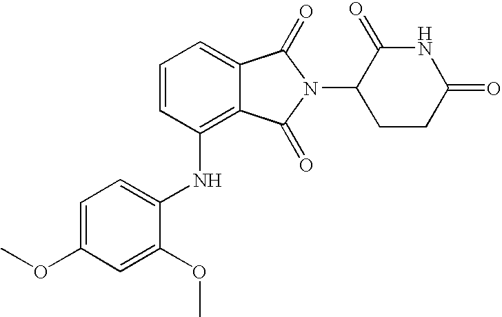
C1=C(OC)C=C(OC)C(NC2=C3C(=CC=C2)C(=O)N(C2CCC(=O)NC2=O)C3=O)=C1
